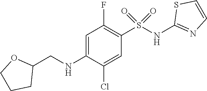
C1=C(NCC2OCCC2)C(Cl)=CC(S(NC2=NC=CS2)(=O)=O)=C1F
